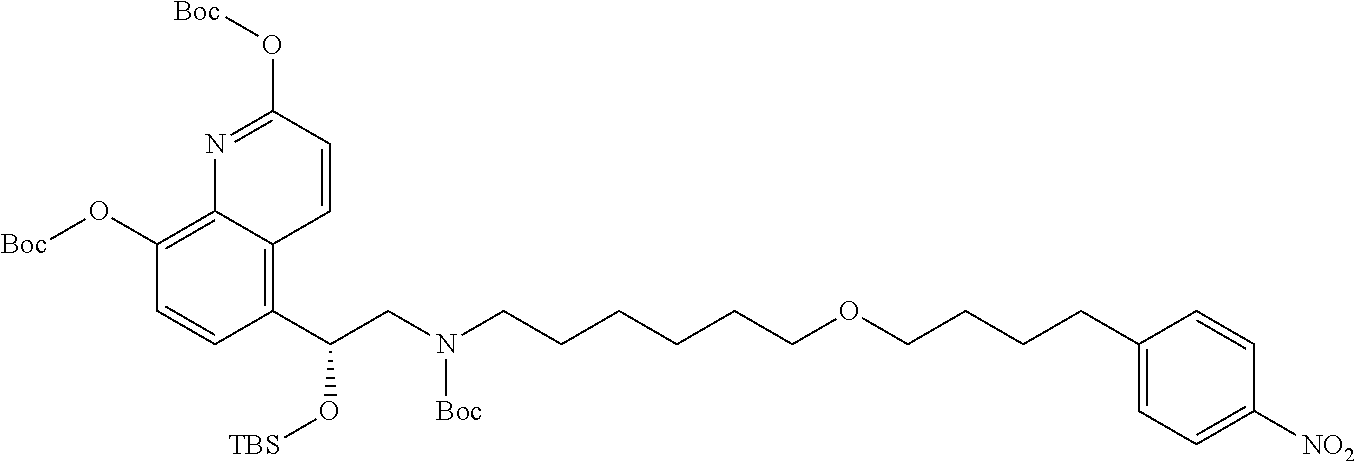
C1(O[Boc])=C2C(=C(C(CN(CCCCCCOCCCCC3=CC=C([NO2])C=C3)[Boc])O[TBS])C=C1)C=CC(O[Boc])=N2
